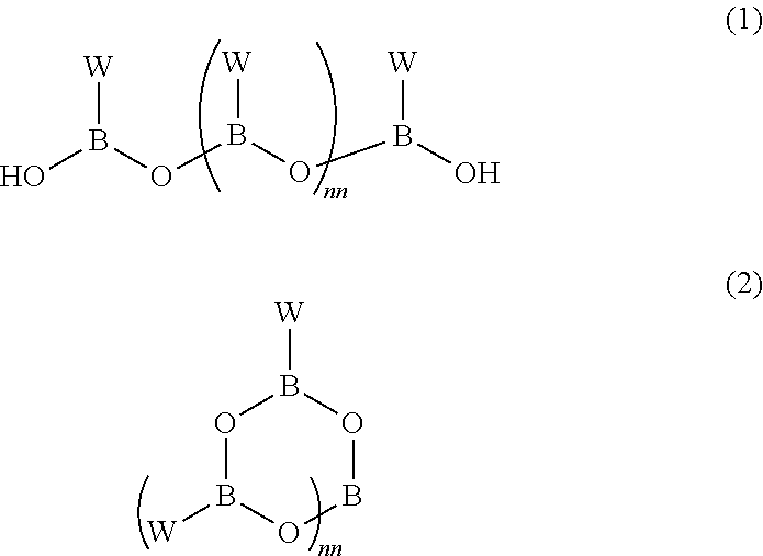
OB(OB(OB(O)[W])[W])[W].O1B([W])OBOB1[W]
